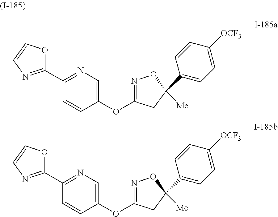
C1([Me])(C2=CC=C([OCF3])C=C2)ON=C(OC2=CN=C(C3=NC=CO3)C=C2)C1.C1([Me])(C2=CC=C([OCF3])C=C2)ON=C(OC2=CN=C(C3=NC=CO3)C=C2)C1
